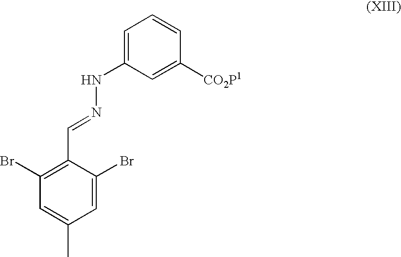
C1(Br)=C(C=NNC2=CC=CC([CO2P1])=C2)C(Br)=CC(C)=C1
